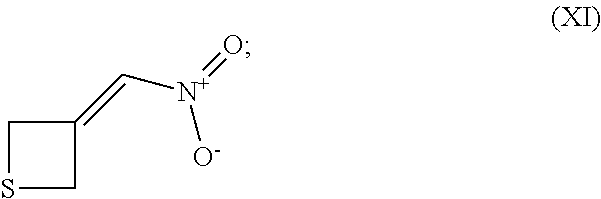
S1CC(=C[N+](=O)[O-])C1
